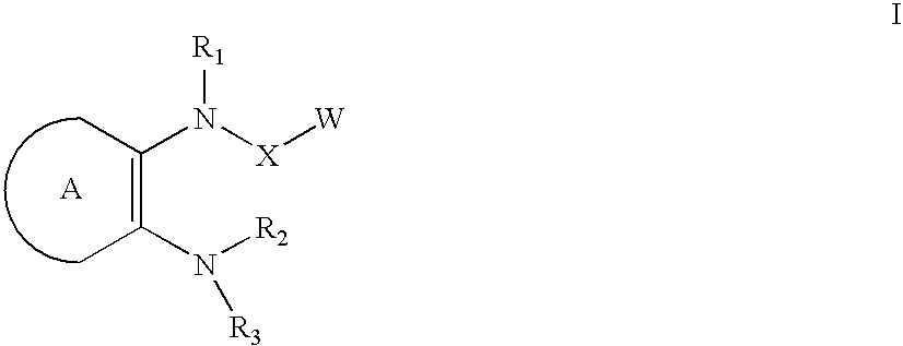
C(=C(N([R2])[R3])C)(N([X][W])[R1])C
